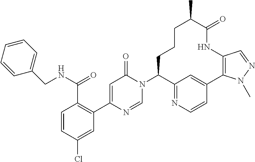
C(C1=C(C2=CC(=O)N(C3C4=NC=CC(=C4)C4=C(NC(=O)C(C)CCC3)C=NN4C)C=N2)C=C(Cl)C=C1)(NCC1=CC=CC=C1)=O
